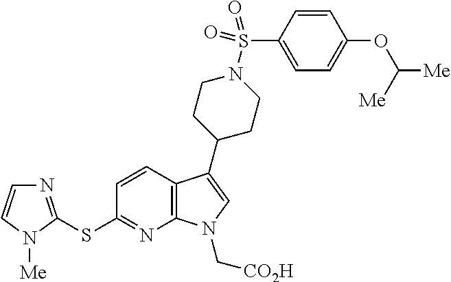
C12=C(C(C3CCN(S(C4=CC=C(OC([Me])[Me])C=C4)(=O)=O)CC3)=CN1C[CO2H])C=CC(SC1=NC=CN1[Me])=N2
